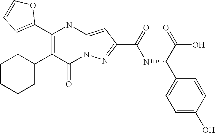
C1(=O)N2C(=CC(C(=O)NC(C(=O)O)C3=CC=C(O)C=C3)=N2)NC(C2=CC=CO2)=C1C1CCCCC1
